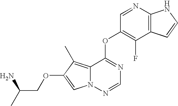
C1=NC2=C(C(F)=C1OC1=NC=NN3C1=C(C)C(OCC(C)N)=C3)C=CN2
